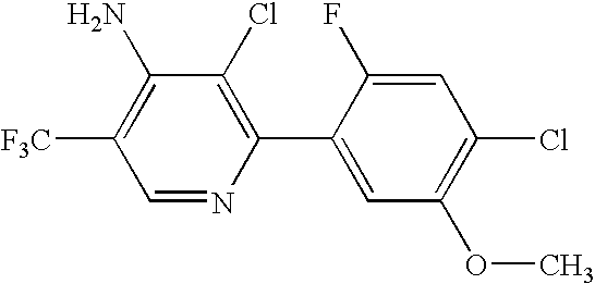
C1(Cl)=C(C2=CC(OC)=C(Cl)C=C2F)N=CC([F3C])=C1N
